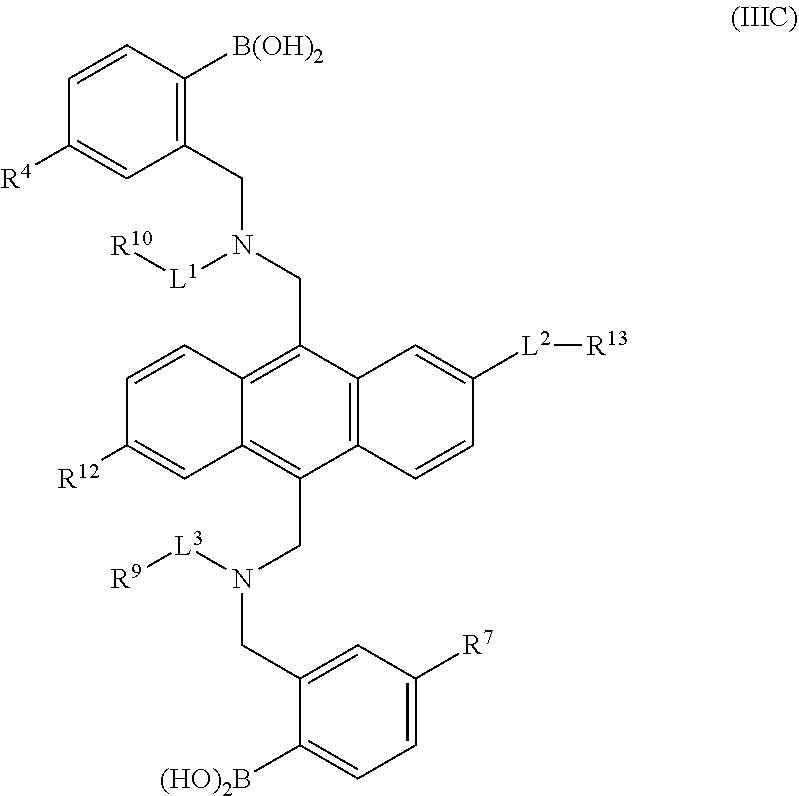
C1=CC([B(OH)2])=C(CN(CC2=C3C(=C(CN(CC4=CC([R7])=CC=C4[(HO)2B])[L3][R9])C4=C2C=C([L2][R13])C=C4)C=C([R12])C=C3)[L1][R10])C=C1[R4]
